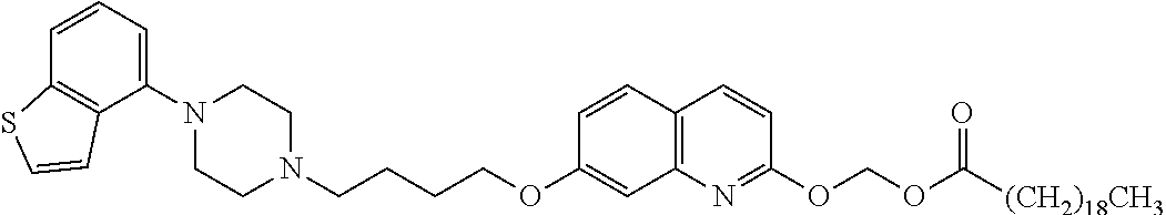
C1N(C2=CC=CC3=C2C=CS3)CCN(CCCCOC2=CC3=C(C=C2)C=CC(OCOC(=O)[(CH2)18CH3])=N3)C1
